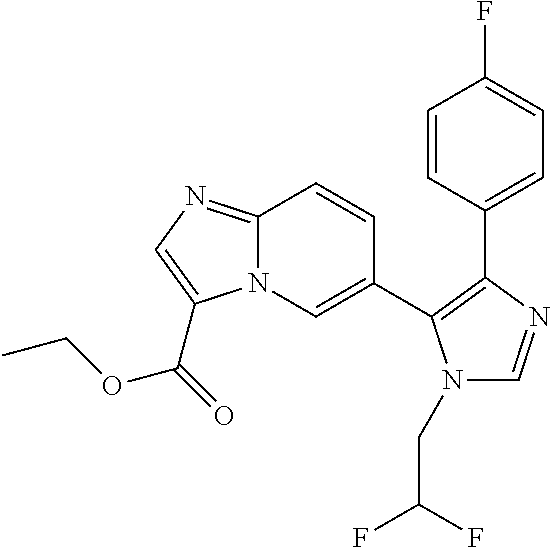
C12=NC=C(C(=O)OCC)N1C=C(C1=C(C3=CC=C(F)C=C3)N=CN1CC(F)F)C=C2
